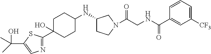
C1=CC=C([CF3])C=C1C(NCC(=O)N1CCC(NC2CCC(C3=NC=C(C(O)(C)C)S3)(O)CC2)C1)=O
